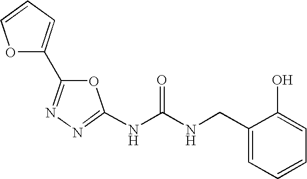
N(C(NCC1=CC=CC=C1O)=O)C1=NN=C(C2=CC=CO2)O1
